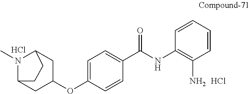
C1(OC2=CC=C(C(NC3=C(N)C=CC=C3)=O)C=C2)CC2N(C)C(C1)CC2.Cl.Cl
